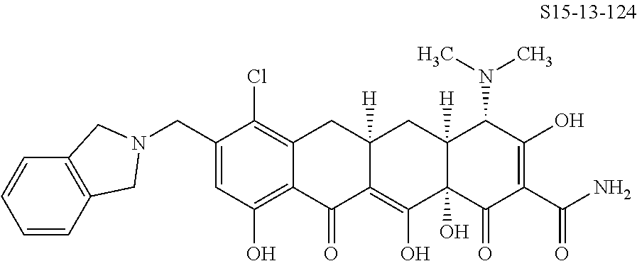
C1(CN2CC3=C(C=CC=C3)C2)=CC(O)=C2C(=C1Cl)CC1([H])C(=C(O)C3(O)C([H])(C1)C(N(C)C)C(O)=C(C(N)=O)C3=O)C2=O
